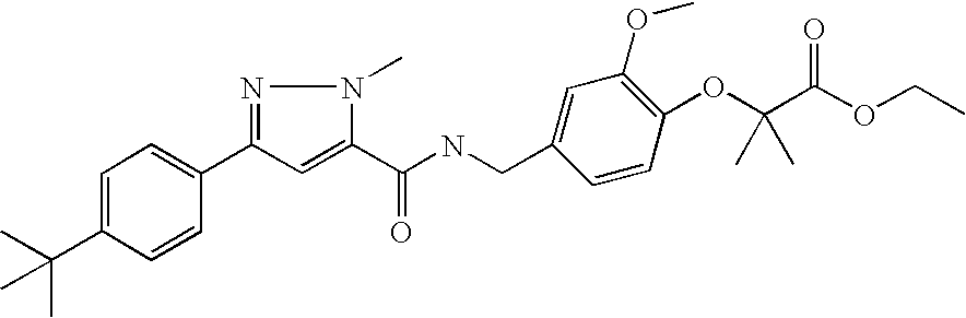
C(C1=CC=C(C2=NN(C)C(C(NCC3=CC(OC)=C(OC(C(OCC)=O)(C)C)C=C3)=O)=C2)C=C1)(C)(C)C
